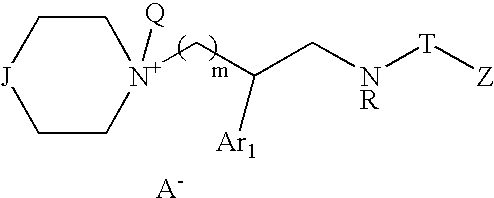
[J]1CC[N+](CC(C[NR][T][Z])[Ar1])([Q])CC1.[A-]
